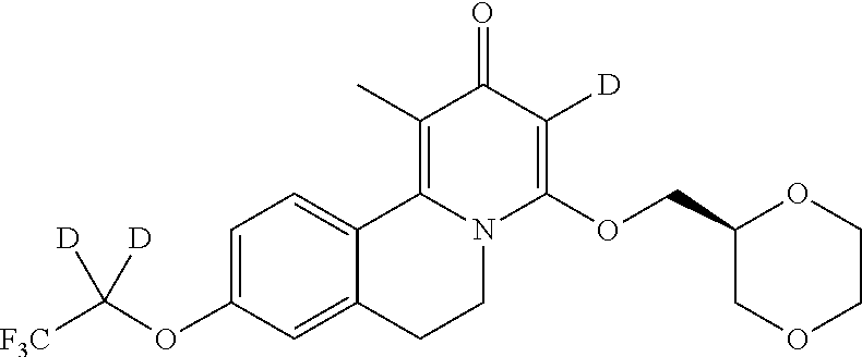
C1=C(OC([F3C])([D])[D])C=C2C(=C1)C1=C(C)C(=O)C([D])=C(OCC3COCCO3)N1CC2
